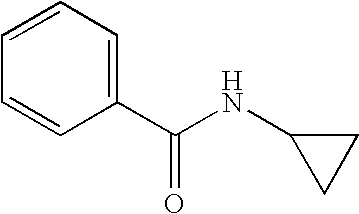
C1(C(NC2CC2)=O)=CC=CC=C1
